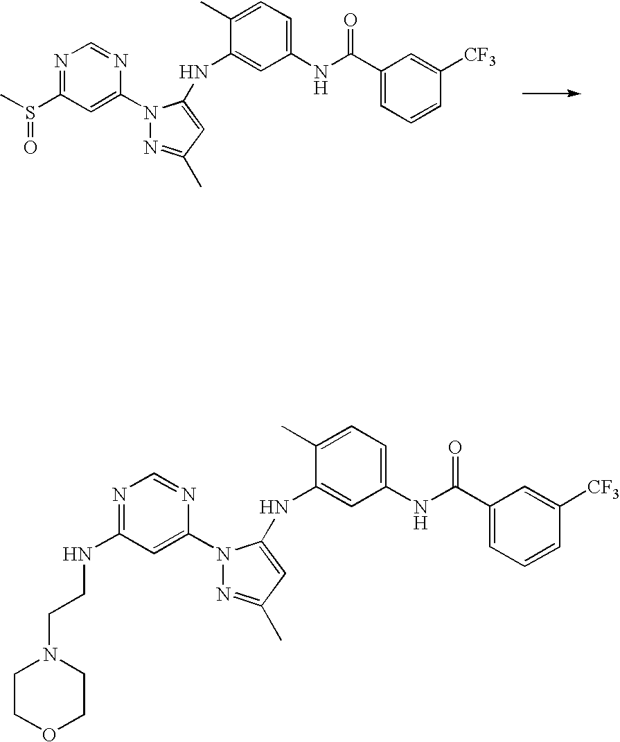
N1=C(S(C)=O)C=C(N2N=C(C)C=C2NC2=CC(NC(C3=CC=CC([CF3])=C3)=O)=CC=C2C)N=C1.N1=C(NCCN2CCOCC2)C=C(N2N=C(C)C=C2NC2=CC(NC(C3=CC=CC([CF3])=C3)=O)=CC=C2C)N=C1
